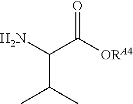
NC(C([ORA4])=O)C(C)C
